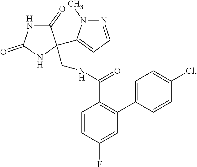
C1=CC(F)=CC(C2=CC=C(Cl)C=C2)=C1C(NCC1(C2=CC=NN2C)C(=O)NC(=O)N1)=O
